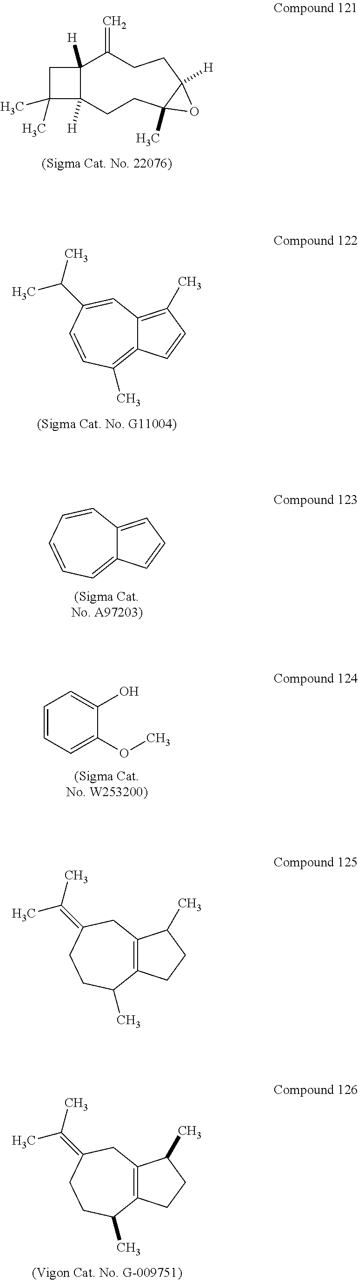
C12([H])CC(C)(C)C1([H])CCC1(C)C([H])(CCC2=C)O1.C12=C(C)C=CC1=C(C)C=CC(C(C)C)=C2.C12=CC=CC1=CC=CC=C2.C1=CC=C(OC)C(O)=C1.C12=C(CCC1C)C(C)CCC(=C(C)C)C2.C12=C(CCC1C)C(C)CCC(=C(C)C)C2
